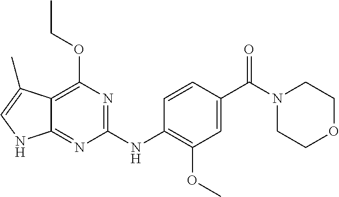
C1(NC2=C(OC)C=C(C(N3CCOCC3)=O)C=C2)=NC(OCC)=C2C(=N1)NC=C2C
